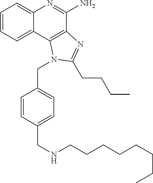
C1=CC=C2C(=C1)N=C(N)C1=C2N(CC2=CC=C(CNCCCCCCCC)C=C2)C(CCCC)=N1
